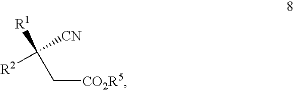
[CO2R5]CC([CN])([R2])[R1]
